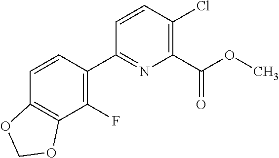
C12=C(OCO1)C=CC(C1=NC(C(OC)=O)=C(Cl)C=C1)=C2F
